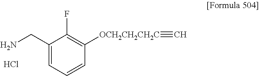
C1(CN)=CC=CC([OCH2CH2CH2C]#C)=C1F.Cl
